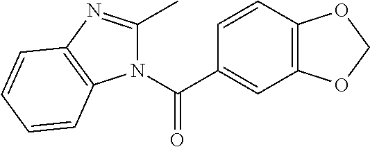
C12=C(C=CC(C(=O)N3C(C)=NC4=C3C=CC=C4)=C1)OCO2
